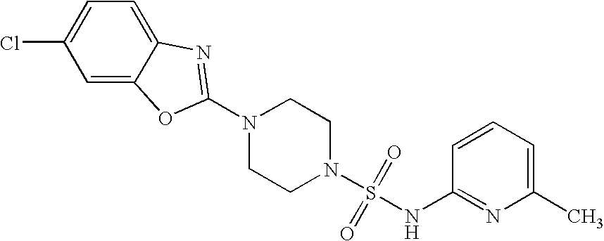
N1(C2=NC3=CC=C(Cl)C=C3O2)CCN(S(=O)(=O)NC2=NC(C)=CC=C2)CC1
